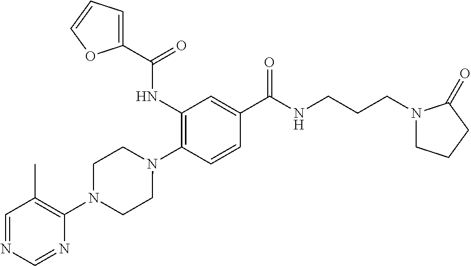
C1(NC(=O)C2=CC=CO2)=C(N2CCN(C3=C(C)C=NC=N3)CC2)C=CC(C(=O)NCCCN2CCCC2=O)=C1
